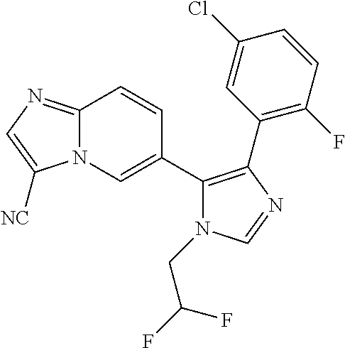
C12=NC=C([NC])N1C=C(C1=C(C3=C(F)C=CC(Cl)=C3)N=CN1CC(F)F)C=C2
